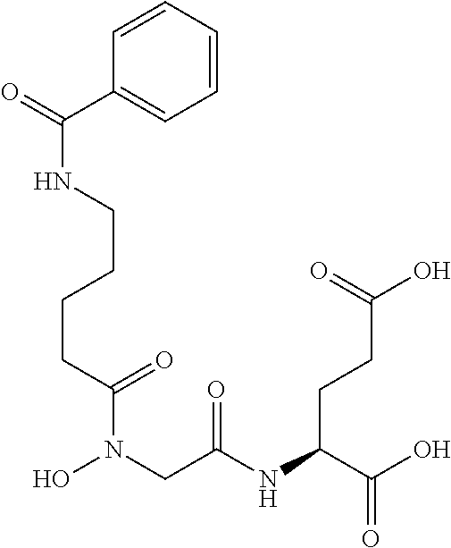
C1=CC=CC=C1C(NCCCCC(=O)N(O)CC(NC(C(O)=O)CCC(O)=O)=O)=O
